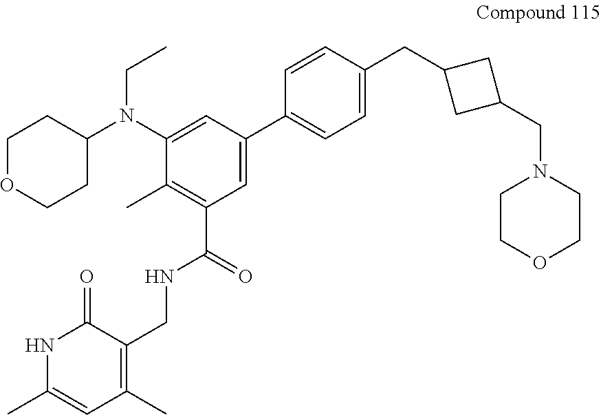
C1OCCC(N(C2=CC(C3=CC=C(CC4CC(CN5CCOCC5)C4)C=C3)=CC(C(=O)NCC3=C(C)C=C(C)NC3=O)=C2C)CC)C1
